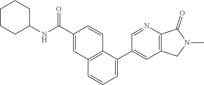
C1(C2=CC=CC3=C2C=CC(C(NC2CCCCC2)=O)=C3)=CC2=C(N=C1)C(=O)N(C)C2
